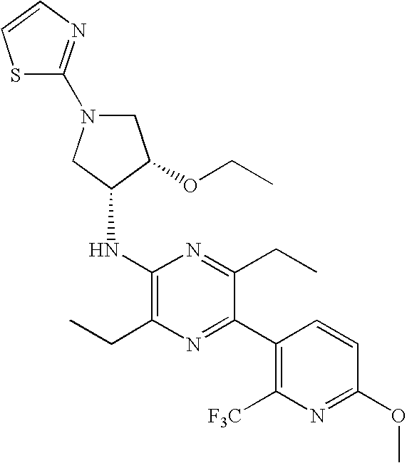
C1N(C2=NC=CS2)CC(NC2=C(CC)N=C(C3=C([F3C])N=C(OC)C=C3)C(CC)=N2)C1OCC
